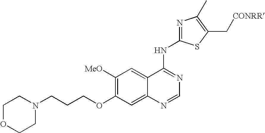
N1(CCCOC2=C([MeO])C=C3C(=C2)N=CN=C3NC2=NC(C)=C(C[CONRR])S2)CCOCC1
